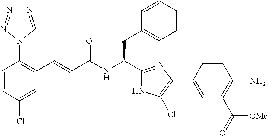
C1(Cl)=CC(C=CC(NC(CC2=CC=CC=C2)C2=NC(C3=CC(C(=O)[OMe])=C(N)C=C3)=C(Cl)N2)=O)=C(N2C=NN=N2)C=C1
